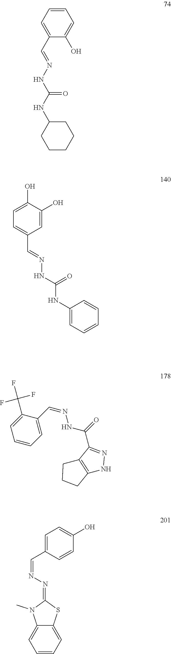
C1=C(C=NNC(NC2CCCCC2)=O)C(O)=CC=C1.C1=C(O)C(O)=CC(C=NNC(NC2=CC=CC=C2)=O)=C1.C1(C(F)(F)F)=CC=CC=C1C=NNC(=O)C1=NNC2=C1CCC2.C1=C(C=NN=C2N(C)C3=CC=CC=C3S2)C=CC(O)=C1
